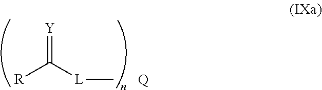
[Y]=C([L]C)[R].[Q]
